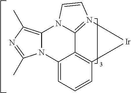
N12C(=C(C)N=C1C)N1C3=N(C=C1)[Ir]C1=C3C2=CC=C1
